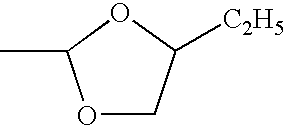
O1C(C)OCC1[C2H5]
